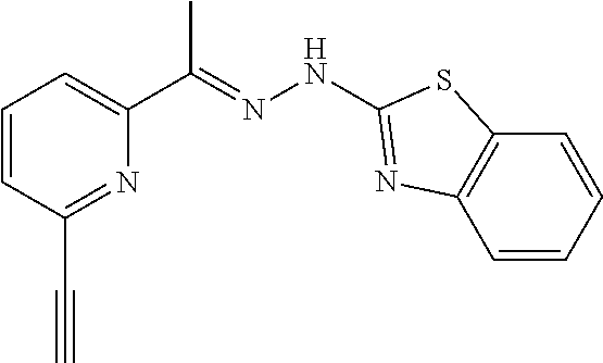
C1(C#C)=NC(C(=NNC2=NC3=C(C=CC=C3)S2)C)=CC=C1
